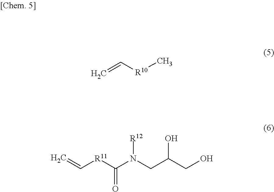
C=C[R10]C.C=C[R11]C(N(CC(CO)O)[R12])=O
